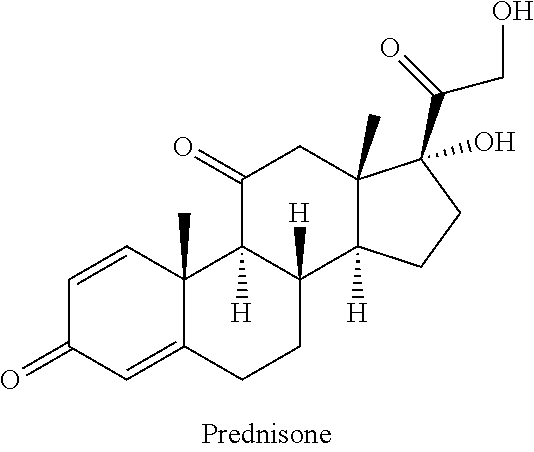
C1=CC2(C)C(=CC1=O)CCC1([H])C2([H])C(=O)CC2(C)C1([H])CCC2(C(=O)CO)O
